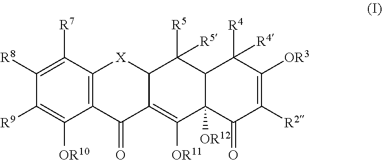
C1([R8])=C([R7])C2=C(C([OR10])=C1[R9])C(=O)C1=C([OR11])C3([OR12])C(C([R5])([R5])C1[X]2)C([R4])([R4])C([OR3])=C([R2])C3=O
